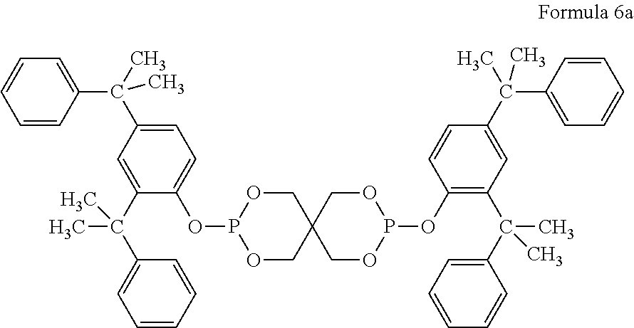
C1=CC(C(C)(C2=CC=C(OP3OCC4(CO3)COP(OC3=C(C(C5=CC=CC=C5)(C)C)C=C(C(C5=CC=CC=C5)(C)C)C=C3)OC4)C(C(C)(C3=CC=CC=C3)C)=C2)C)=CC=C1
